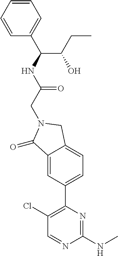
C1(=O)C2=CC(C3=C(Cl)C=NC(NC)=N3)=CC=C2CN1CC(NC(C1=CC=CC=C1)C(CC)O)=O
